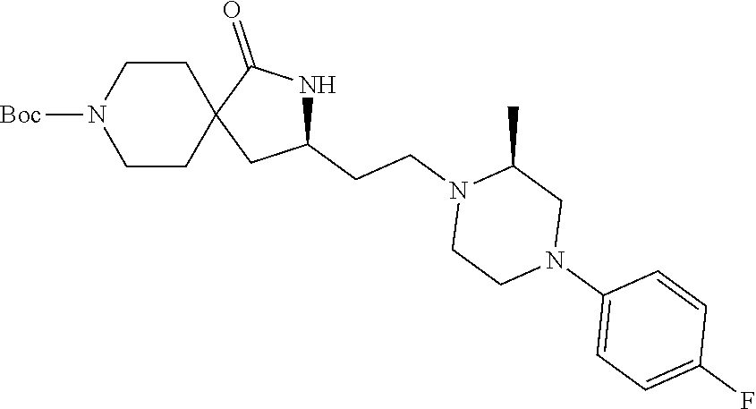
C1(CCN2CCN(C3=CC=C(F)C=C3)CC2C)NC(=O)C2(C1)CCN([Boc])CC2
